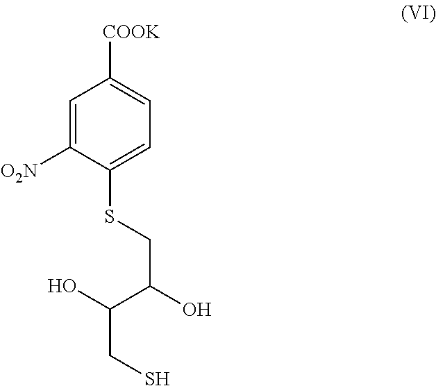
C1=C([O2N])C(SCC(O)C(O)CS)=CC=C1[COOK]
